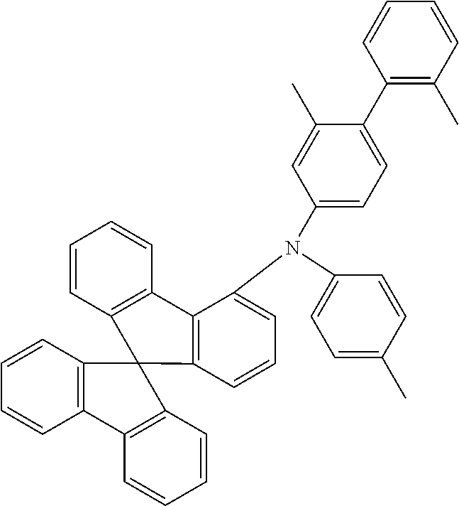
C1(C)=CC=C(N(C2=CC=CC3=C2C2=C(C=CC=C2)C32C3=C(C=CC=C3)C3=C2C=CC=C3)C2=CC=C(C3=C(C)C=CC=C3)C(C)=C2)C=C1
